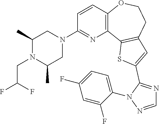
C1(N2CC(C)N(CC(F)F)C(C)C2)=NC2=C(C=C1)OCCC1=C2SC(C2=NC=NN2C2=CC=C(F)C=C2F)=C1
